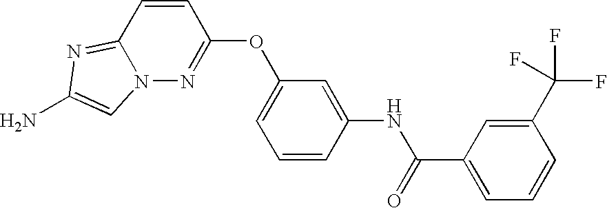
C1=CC2=NC(N)=CN2N=C1OC1=CC=CC(NC(C2=CC=CC(C(F)(F)F)=C2)=O)=C1
